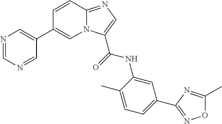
N12C(=NC=C1C(=O)NC1=CC(C3=NOC(C)=N3)=CC=C1C)C=CC(C1=CN=CN=C1)=C2
